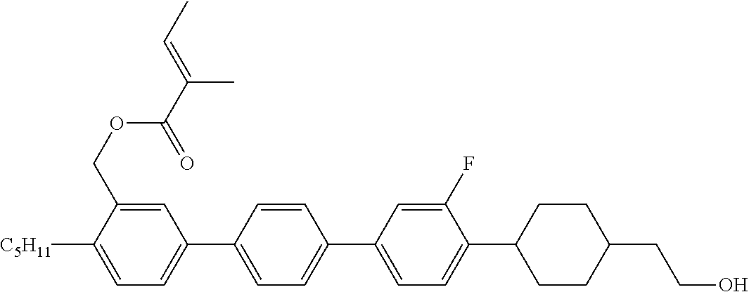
C1=C(COC(C(=CC)C)=O)C([C5H11])=CC=C1C1=CC=C(C2=CC=C(C3CCC(CCO)CC3)C(F)=C2)C=C1
